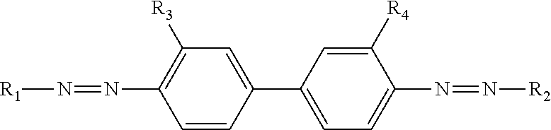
C1(C2=CC=C(N=N[R2])C([R4])=C2)=CC([R3])=C(N=N[R1])C=C1
